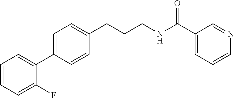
C1=CC=C(F)C(C2=CC=C(CCCNC(C3=CC=CN=C3)=O)C=C2)=C1
